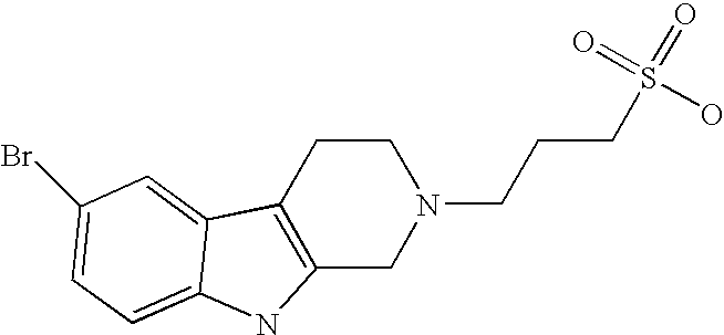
C12=C(CCN(CCCS(O)(=O)=O)C1)C1=CC(Br)=CC=C1N2
